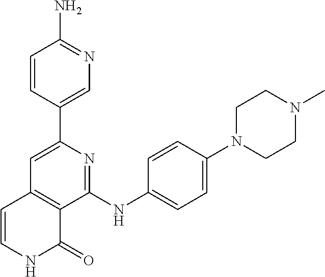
C1(C2=CC3=C(C(NC4=CC=C(N5CCN(C)CC5)C=C4)=N2)C(=O)NC=C3)=CN=C(N)C=C1
